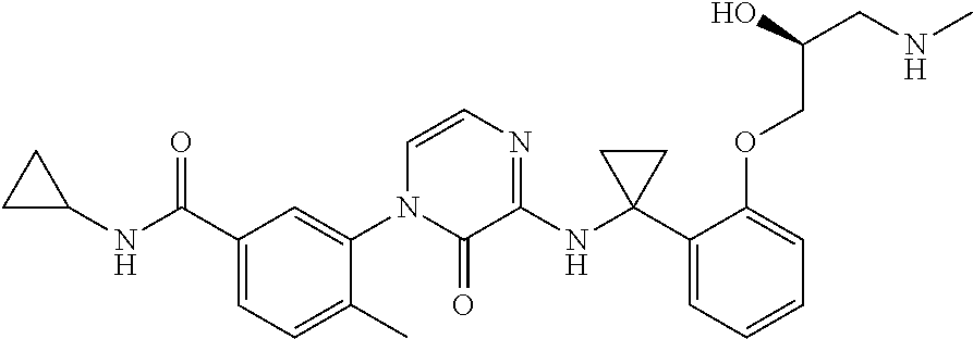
C1(C(NC2CC2)=O)=CC=C(C)C(N2C(=O)C(NC3(C4=CC=CC=C4OCC(O)CNC)CC3)=NC=C2)=C1
